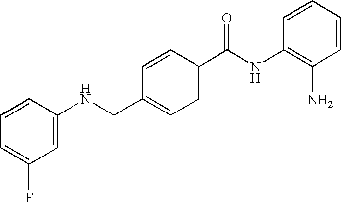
N(CC1=CC=C(C(NC2=C(N)C=CC=C2)=O)C=C1)C1=CC(F)=CC=C1
